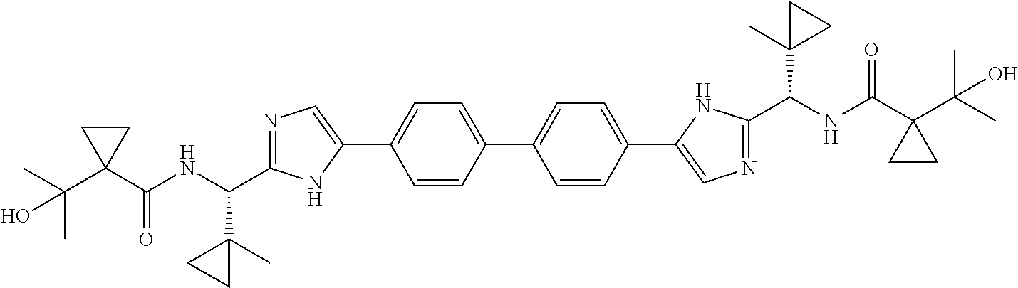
C1=C(C2=CN=C(C(NC(C3(C(C)(C)O)CC3)=O)C3(C)CC3)N2)C=CC(C2=CC=C(C3=CN=C(C(NC(C4(C(C)(C)O)CC4)=O)C4(C)CC4)N3)C=C2)=C1
